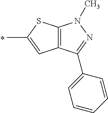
CC1=CC2=C(S1)N(C)N=C2C1=CC=CC=C1
